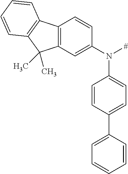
C12=C(C=C(N([#])C3=CC=C(C4=CC=CC=C4)C=C3)C=C1)C(C)(C)C1=C2C=CC=C1
